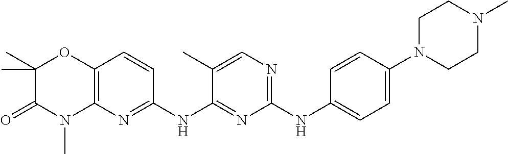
C1(NC2=CC=C(N3CCN(C)CC3)C=C2)=NC=C(C)C(NC2=NC3=C(C=C2)OC(C)(C)C(=O)N3C)=N1
